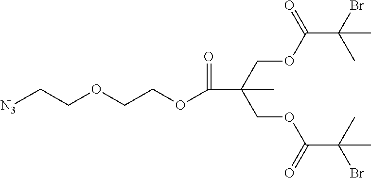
[N3]CCOCCOC(C(COC(=O)C(Br)(C)C)(COC(=O)C(C)(Br)C)C)=O
